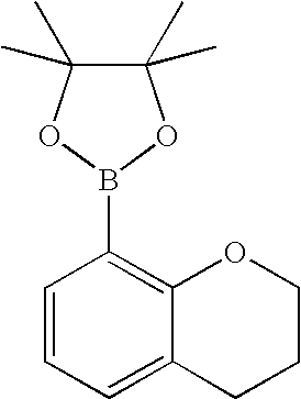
C1=CC=C2C(=C1B1OC(C)(C)C(C)(C)O1)OCCC2
